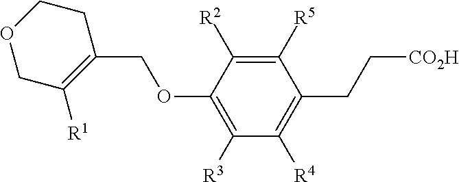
C1([R3])=C(OCC2=C([R1])COCC2)C([R2])=C([R5])C(CC[CO2H])=C1[R4]
